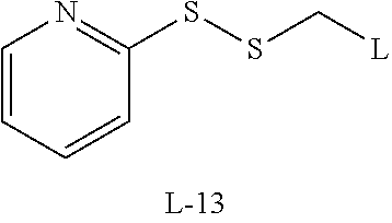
C1=CC=CC(SSC[L])=N1
